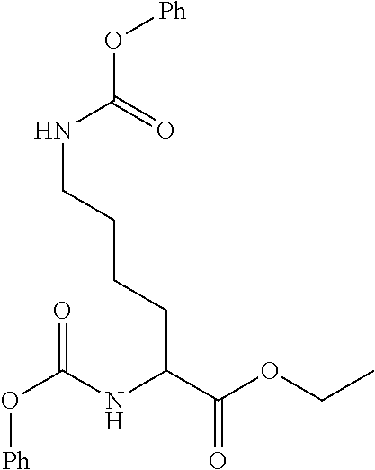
O(C(NC(C(OCC)=O)CCCCNC(=O)O[Ph])=O)[Ph]
